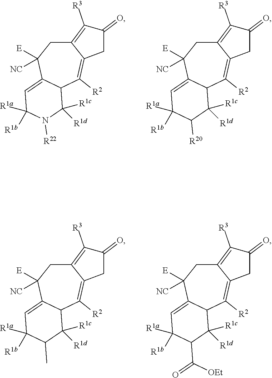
C12=C([R3])C(=O)CC1=C([R2])C1C(=CC([R1a])([R1b])N([R22])C1([R1c])[R1d])C([E])([NC])C2.C12=C([R3])C(=O)CC1=C([R2])C1C(=CC([R1a])([R1b])C([R20])C1([R1c])[R1d])C([E])([NC])C2.C12=C([R3])C(=O)CC1=C([R2])C1C(=CC([R1a])([R1b])C(C)C1([R1c])[R1d])C([E])([NC])C2.C12=C([R3])C(=O)CC1=C([R2])C1C(=CC([R1a])([R1b])C(C(=O)[OEt])C1([R1c])[R1d])C([E])([NC])C2
